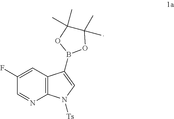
C1(F)=CC2=C(N=C1)N([Ts])C=C2B1OC(C)(C)C(C)(C)O1
